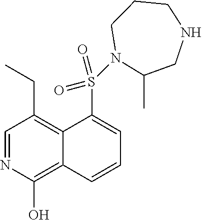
C1=NC(O)=C2C(=C1CC)C(S(=O)(=O)N1CCCNCC1C)=CC=C2
